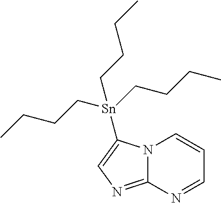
C12=NC=C([Sn](CCCC)(CCCC)CCCC)N1C=CC=N2
